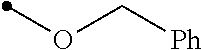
O(C)C[Ph]
